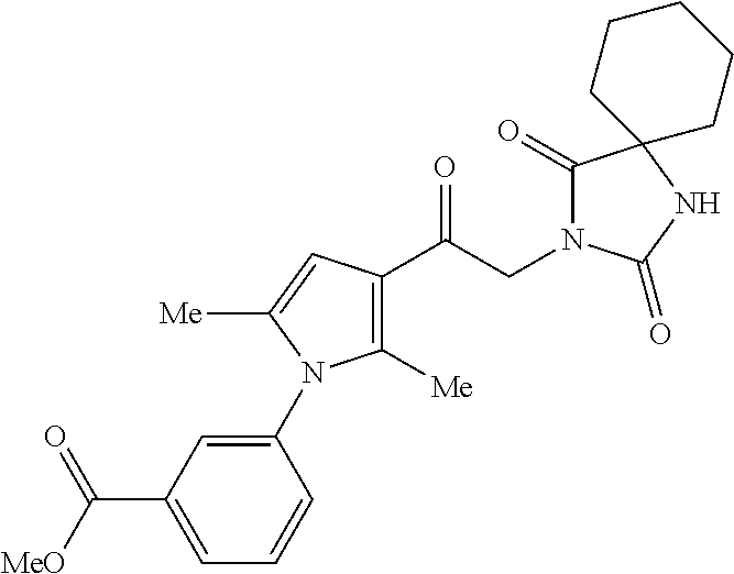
C1([Me])=C(C(CN2C(=O)C3(NC2=O)CCCCC3)=O)C=C([Me])N1C1=CC(C(=O)[MeO])=CC=C1
